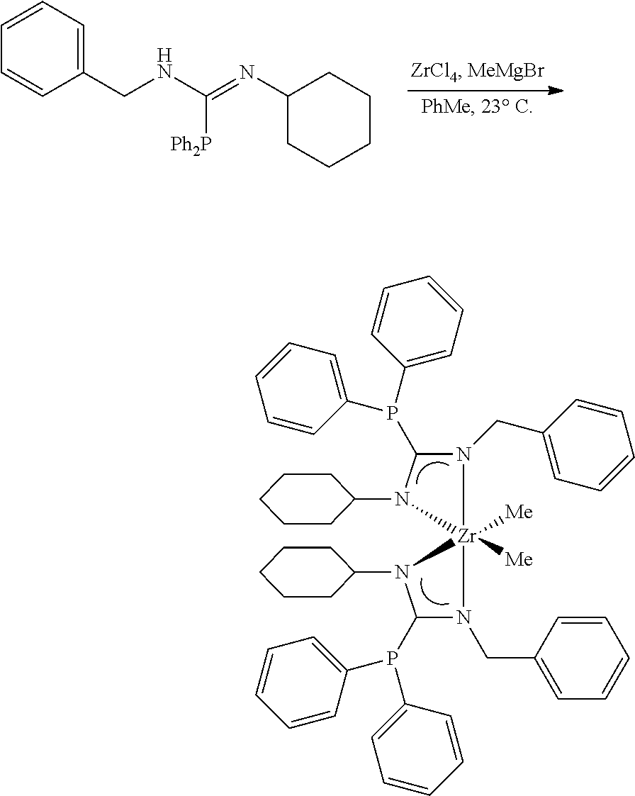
C1=CC=C(CNC([Ph2P])=NC2CCCCC2)C=C1.N1(CC2=CC=CC=C2)C(P(C2=CC=CC=C2)C2=CC=CC=C2)N(C2CCCCC2)[Zr]12([Me])([Me])N(CC1=CC=CC=C1)C(P(C1=CC=CC=C1)C1=CC=CC=C1)N2C1CCCCC1
